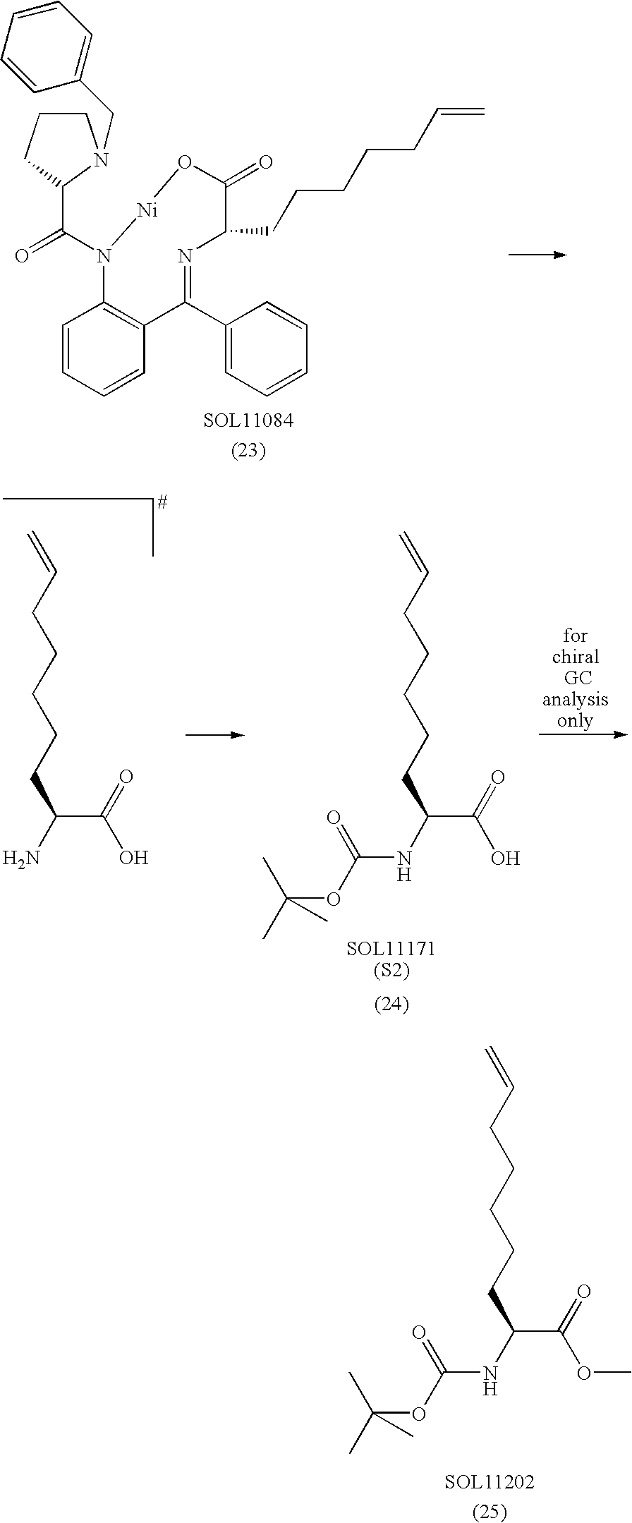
C=CCCCCCC(NC(OC(C)(C)C)=O)C(=O)OC.C=CCCCCCC(NC(OC(C)(C)C)=O)C(=O)O.C=CCCCCCC(N)C(=O)O.C1=CC=CC2=C1N(C(=O)C1CCCN1CC1=CC=CC=C1)[Ni]OC(=O)C(CCCCCC=C)N=C2C1=CC=CC=C1
